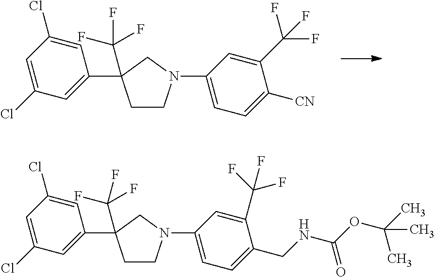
C1=C(Cl)C=C(C2(C(F)(F)F)CCN(C3=CC=C([CN])C(C(F)(F)F)=C3)C2)C=C1Cl.C1=C(Cl)C=C(C2(C(F)(F)F)CCN(C3=CC=C(CNC(OC(C)(C)C)=O)C(C(F)(F)F)=C3)C2)C=C1Cl
